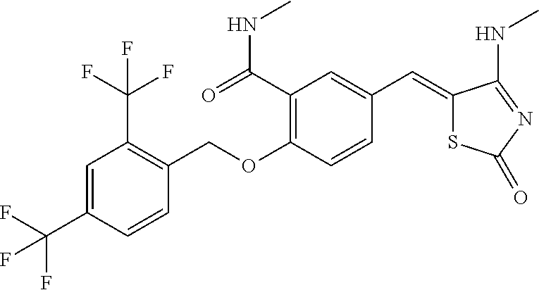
C(C1=C(OCC2=C(C(F)(F)F)C=C(C(F)(F)F)C=C2)C=CC(C=C2SC(=O)N=C2NC)=C1)(NC)=O
